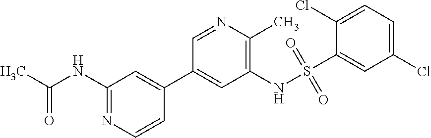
C1(NC(C)=O)=NC=CC(C2=CC(NS(=O)(=O)C3=CC(Cl)=CC=C3Cl)=C(C)N=C2)=C1
